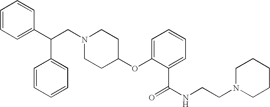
N1(CC(C2=CC=CC=C2)C2=CC=CC=C2)CCC(OC2=CC=CC=C2C(=O)NCCN2CCCCC2)CC1
